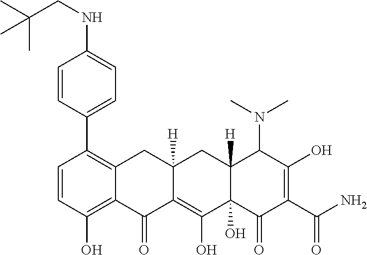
C1=CC(O)=C2C(=C1C1=CC=C(NCC(C)(C)C)C=C1)CC1([H])C(=C(O)C3(O)C([H])(C1)C(N(C)C)C(O)=C(C(N)=O)C3=O)C2=O
